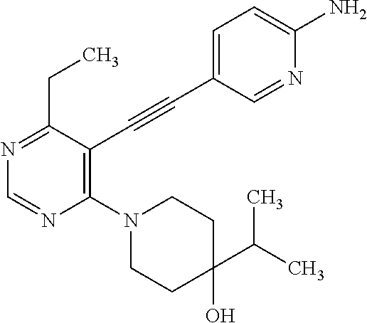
N1=C(CC)C(C#CC2=CC=C(N)N=C2)=C(N2CCC(O)(C(C)C)CC2)N=C1
